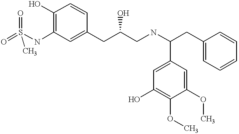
O=S(NC1=C(O)C=CC(CC(CNC(CC2=CC=CC=C2)C2=CC(O)=C(OC)C(OC)=C2)O)=C1)(=O)C
